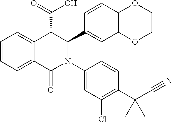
C1=CC=C2C(=C1)C(=O)N(C1=CC(Cl)=C(C(C#N)(C)C)C=C1)C(C1=CC3=C(C=C1)OCCO3)C2C(=O)O
